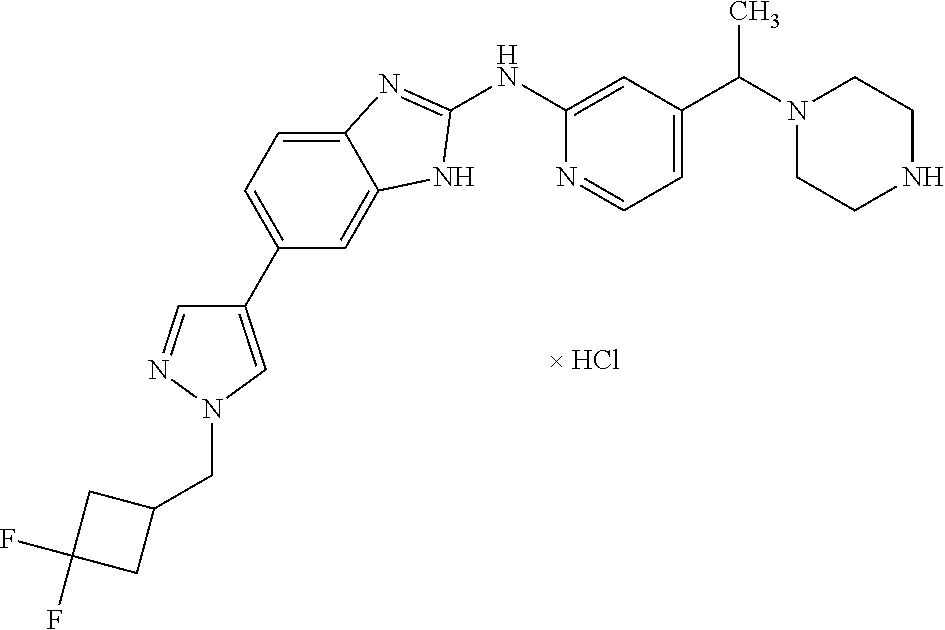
C1(C2=CN(CC3CC(F)(F)C3)N=C2)=CC=C2C(=C1)NC(NC1=CC(C(N3CCNCC3)C)=CC=N1)=N2
